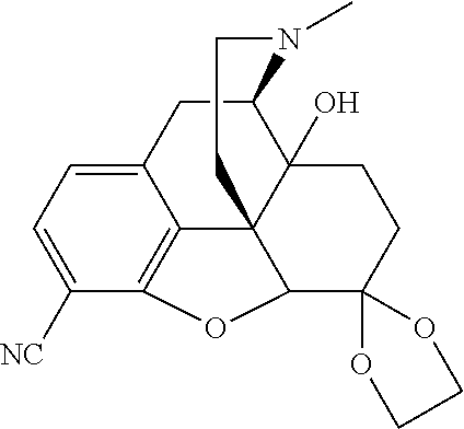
C12CC3=CC=C([NC])C4=C3C3(C1(O)CCC1(C3O4)OCCO1)CCN2C
